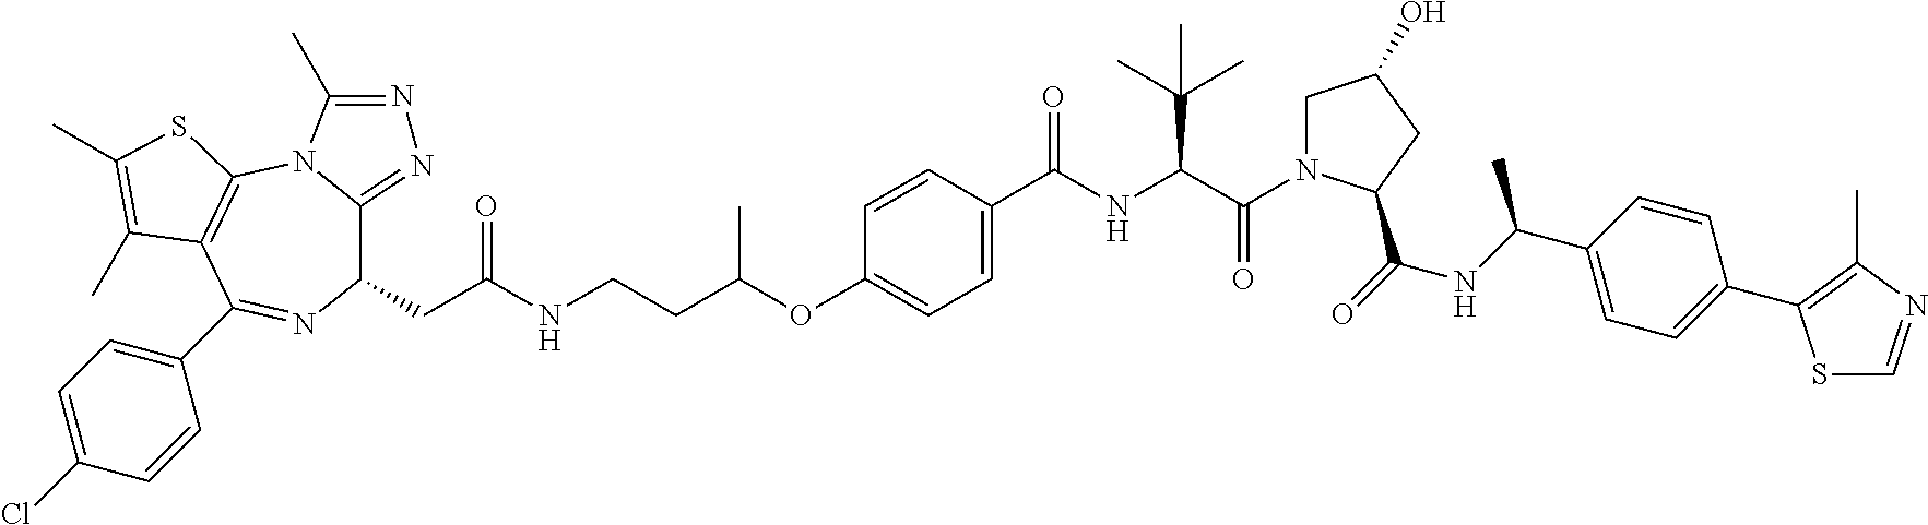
C1(CC(NCCC(OC2=CC=C(C(NC(C(=O)N3CC(O)CC3C(=O)NC(C3=CC=C(C4=C(C)N=CS4)C=C3)C)C(C)(C)C)=O)C=C2)C)=O)C2=NN=C(C)N2C2=C(C(C3=CC=C(Cl)C=C3)=N1)C(C)=C(C)S2
